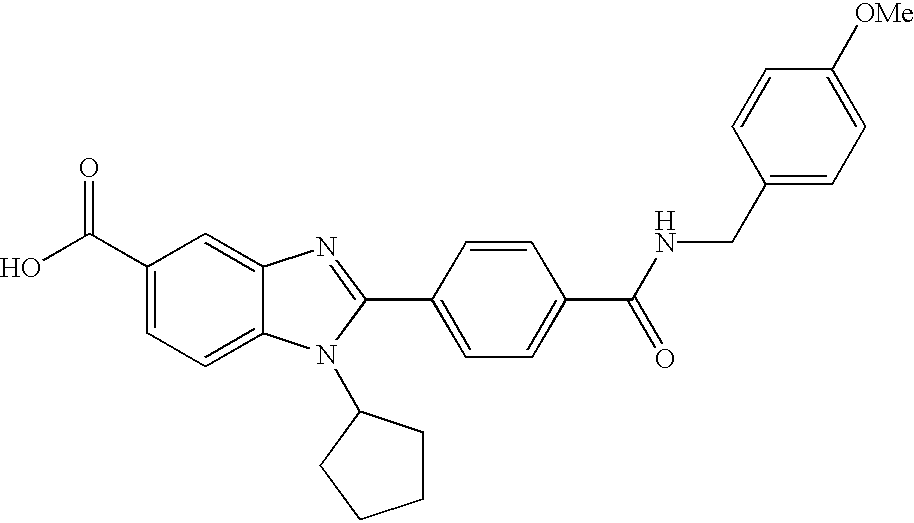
C1(C(O)=O)=CC=C2C(=C1)N=C(C1=CC=C(C(NCC3=CC=C([OMe])C=C3)=O)C=C1)N2C1CCCC1
